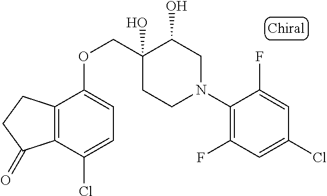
C1(N2CC(O)C(O)(COC3=CC=C(Cl)C4=C3CCC4=O)CC2)=C(F)C=C(Cl)C=C1F
